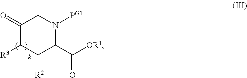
C1(=O)C([R3])C([R2])C(C([OR1])=O)N([PG1])C1
